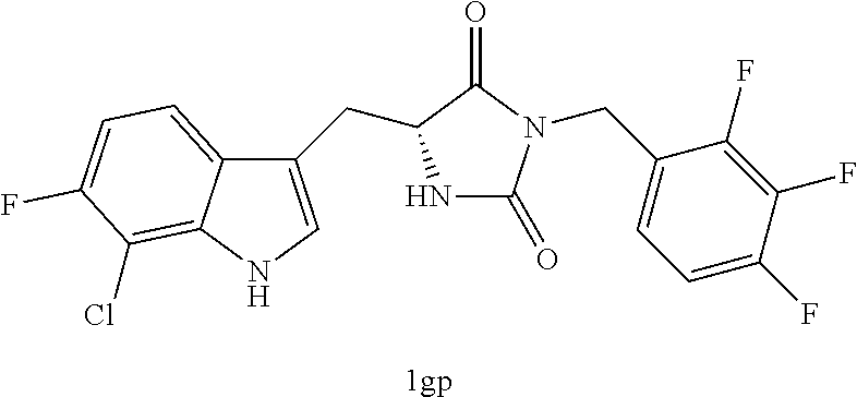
[1gp].N1C(=O)N(CC2=CC=C(F)C(F)=C2F)C(=O)C1CC1=CNC2=C(Cl)C(F)=CC=C12
